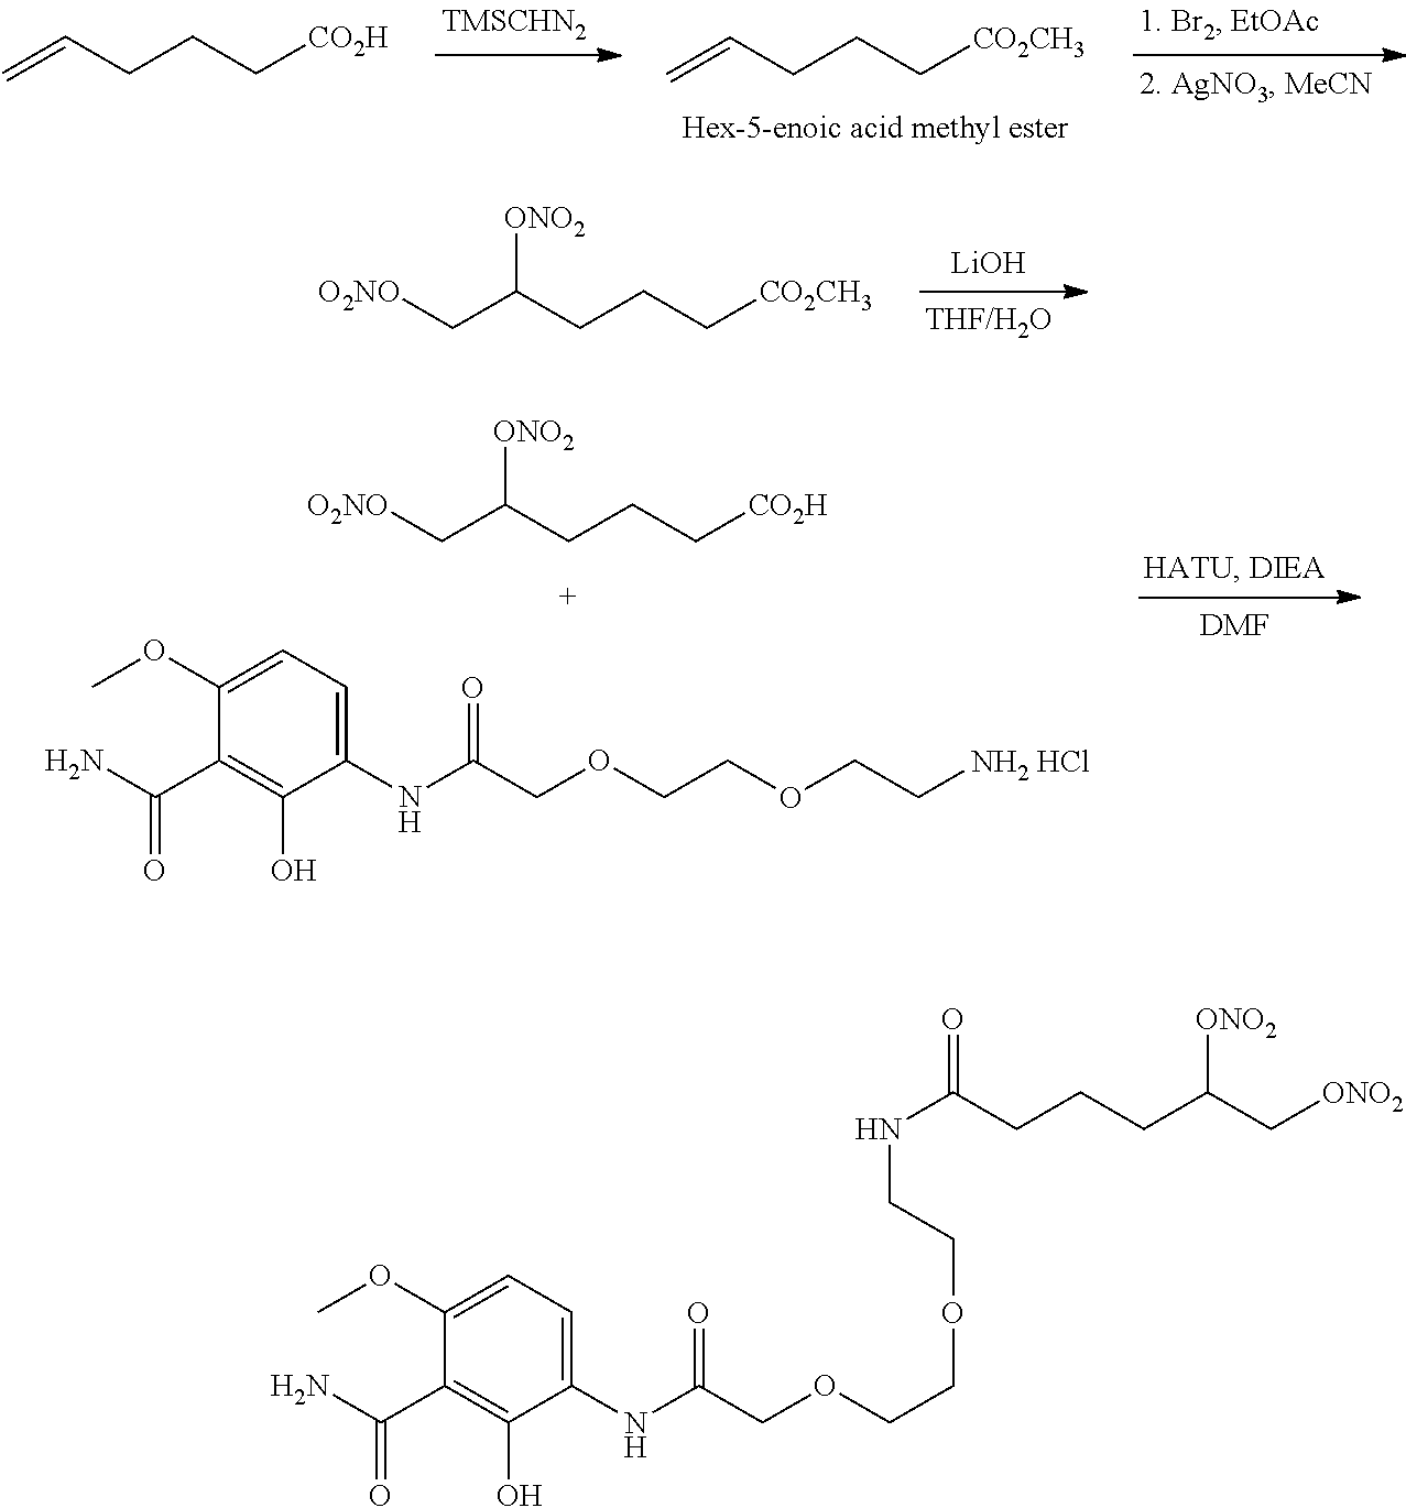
[LiOH].C(C(CCC[CO2CH3])[ONO2])[O2NO].C=CCCC[CO2CH3].C=CCCC[CO2H].C(C(CCC[CO2H])[ONO2])[O2NO].C1(NC(COCCOCC[NH2 HCl])=O)=CC=C(OC)C(C(N)=O)=C1O.[DMF].C1(NC(COCCOCCNC(CCCC(C[ONO2])[ONO2])=O)=O)=CC=C(OC)C(C(N)=O)=C1O
